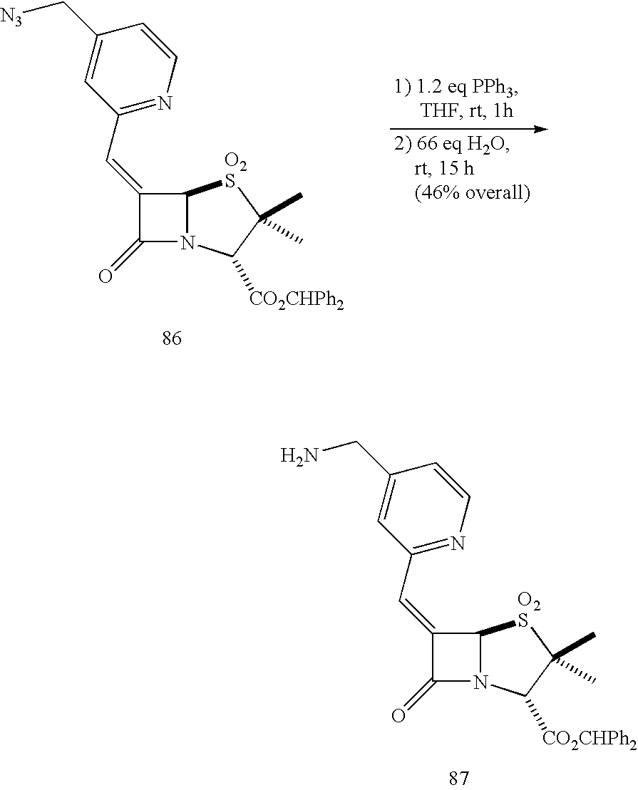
C1(=CC2=NC=CC(C[N3])=C2)C(=O)N2C1[O2S]C(C)(C)C2[CO2CHPh2].C1(=CC2=NC=CC(CN)=C2)C(=O)N2C1[O2S]C(C)(C)C2[CO2CHPh2]
